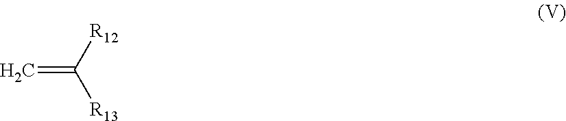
C=C([R12])[R13]
